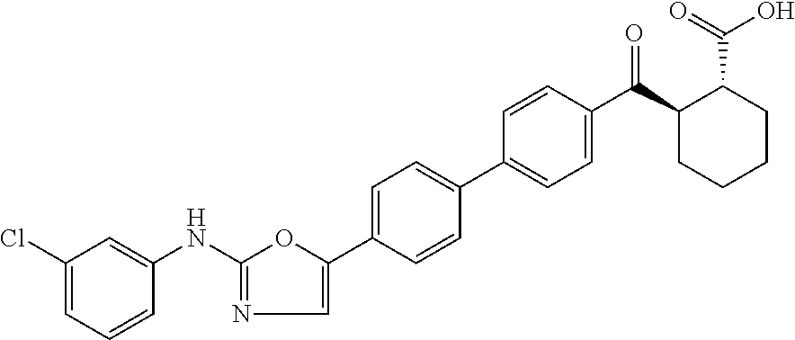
C1(Cl)=CC=CC(NC2=NC=C(C3=CC=C(C4=CC=C(C(C5CCCCC5C(=O)O)=O)C=C4)C=C3)O2)=C1
